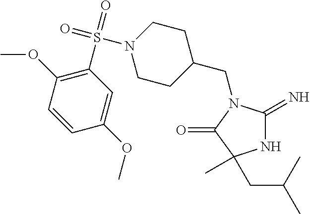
C1(CN2C(=N)NC(C)(CC(C)C)C2=O)CCN(S(=O)(=O)C2=C(OC)C=CC(OC)=C2)CC1
